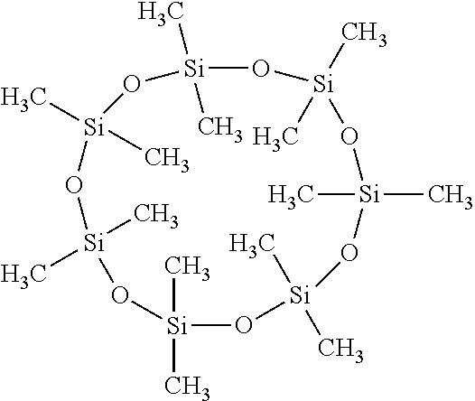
[Si]1(C)(C)O[Si](C)(C)O[Si](C)(C)O[Si](C)(C)O[Si](C)(C)O[Si](C)(C)O[Si](C)(C)O1
